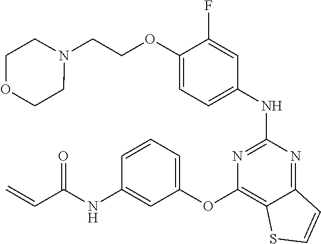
O(C1=CC=C(NC2=NC(OC3=CC=CC(NC(C=C)=O)=C3)=C3C(=N2)C=CS3)C=C1F)CCN1CCOCC1
